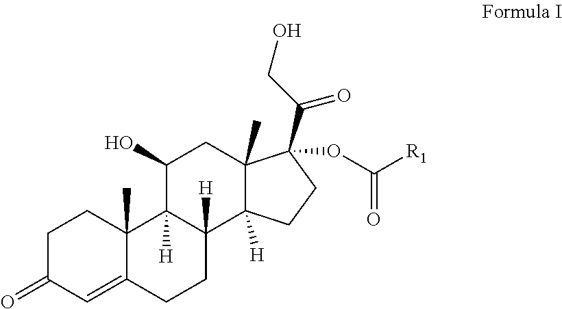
C1C(=O)C=C2C(C)(C1)C1([H])C([H])(CC2)C2([H])C(C)(CC1O)C(OC([R1])=O)(C(CO)=O)CC2
